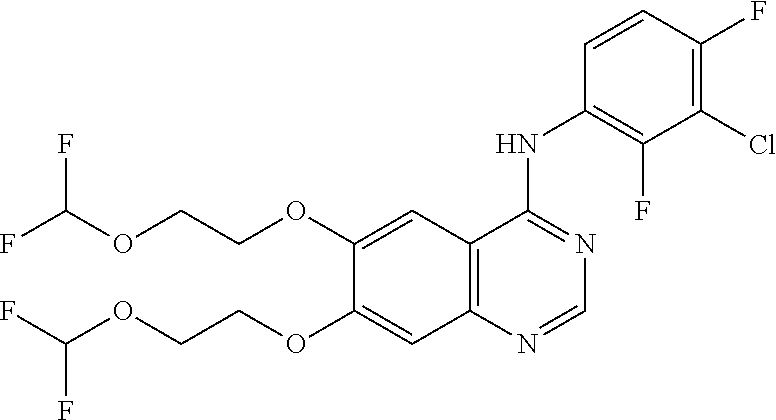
C12=C(C=C(OCCOC(F)F)C(OCCOC(F)F)=C1)C(NC1=C(F)C(Cl)=C(F)C=C1)=NC=N2
